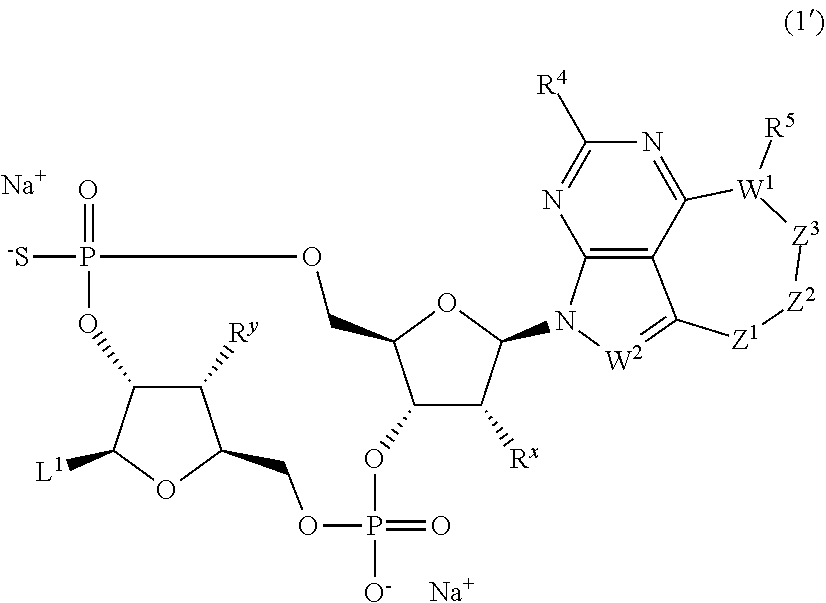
N1=C2C3=C(N=C1[R4])N(C1C([Rx])C4C(O1)COP([-S])(=O)OC1C([Ry])C(COP(=O)([O-])O4)OC1[L1])[W2]=C3[Z1][Z2][Z3][W1]2[R5].[Na].[Na]
